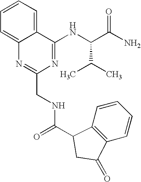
C(=O)(NCC1=NC2=CC=CC=C2C(NC(C(N)=O)C(C)C)=N1)C1C2=C(C=CC=C2)C(=O)C1
